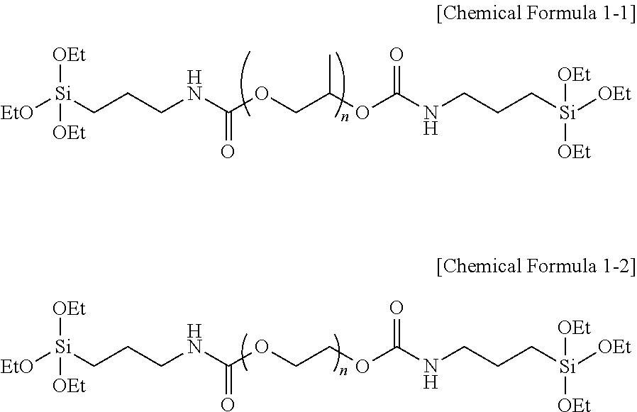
[Si](CCCNC(OCC(OC(NCCC[Si]([OEt])([OEt])[OEt])=O)C)=O)([EtO])([OEt])[OEt].[Si](CCCNC(OCCOC(NCCC[Si]([OEt])([OEt])[OEt])=O)=O)([EtO])([OEt])[OEt]
